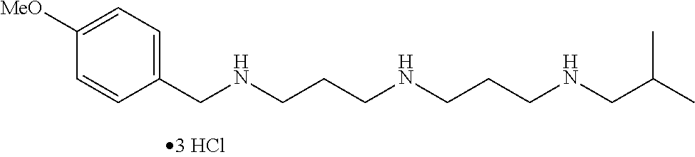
C1(CNCCCNCCCNCC(C)C)=CC=C([MeO])C=C1
